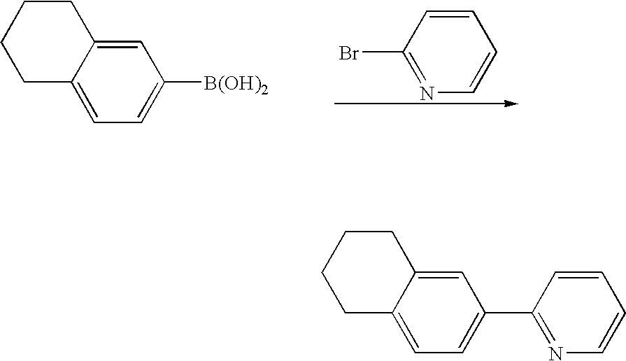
C1C2=CC=C(C3=NC=CC=C3)C=C2CCC1.C1C2=CC=C([B(OH)2])C=C2CCC1.N1=C(Br)C=CC=C1
